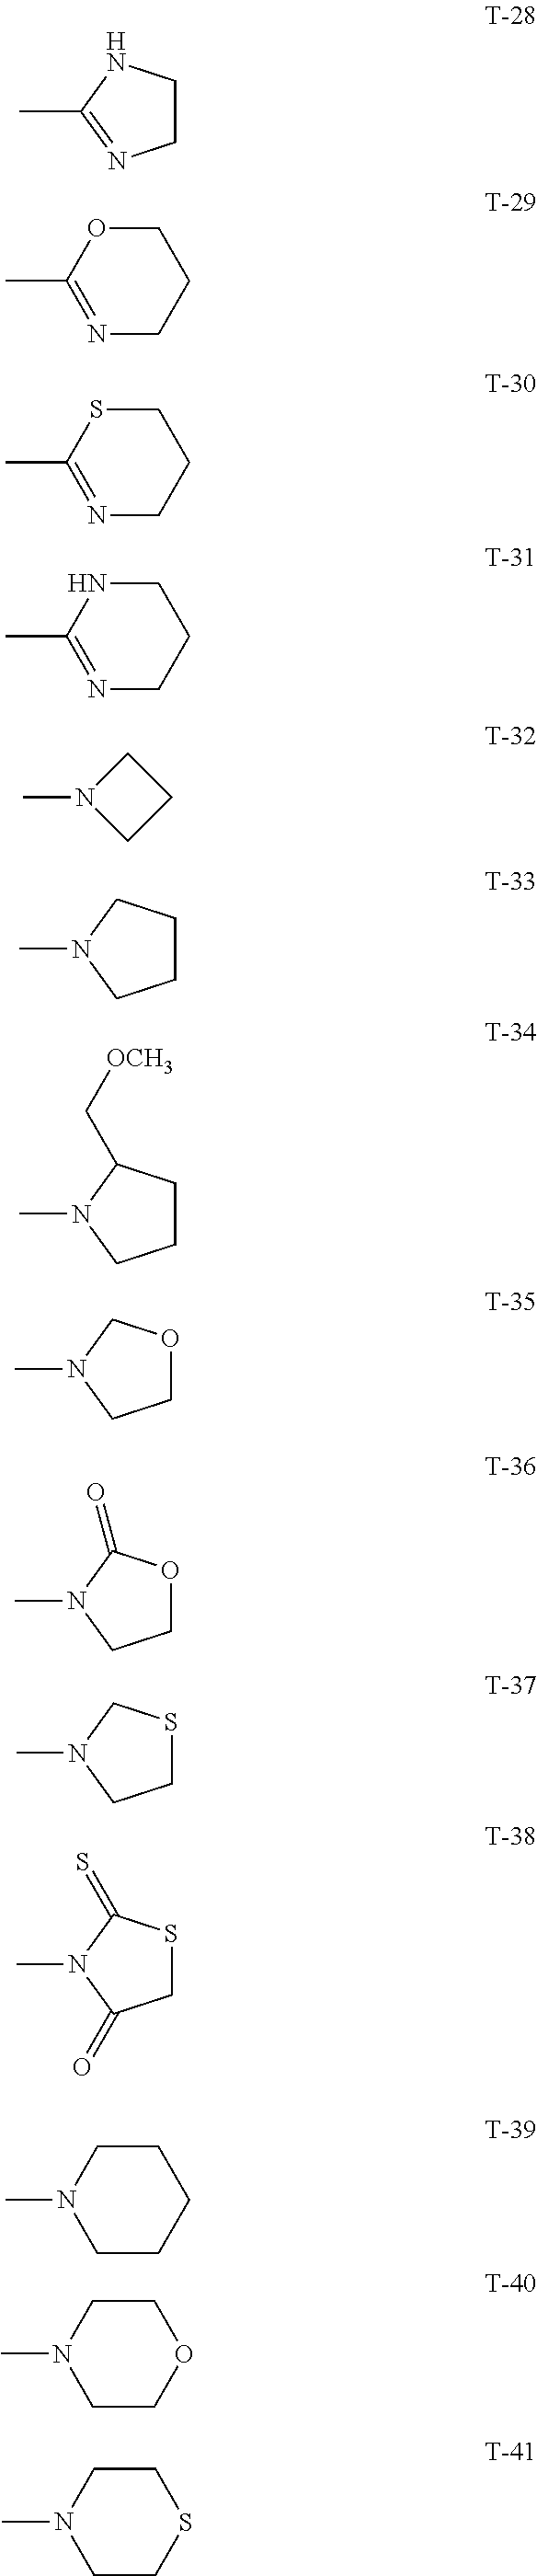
C1CNC(C)=N1.C1OC(C)=NCC1.C1SC(C)=NCC1.C1NC(C)=NCC1.C1N(C)CC1.C1CCN(C)C1.C1CC(C[OCH3])N(C)C1.C1OCN(C)C1.C1OC(=O)N(C)C1.C1SCN(C)C1.C1SC(=S)N(C)C1=O.C1CN(C)CCC1.C1CN(C)CCO1.C1CN(C)CCS1
